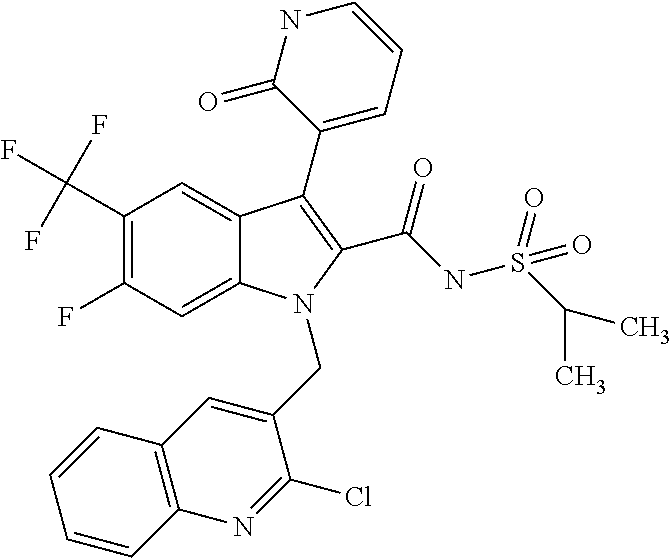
C12=CC(F)=C(C(F)(F)F)C=C1C(C1=CC=CNC1=O)=C(C(=O)NS(C(C)C)(=O)=O)N2CC1=CC2=C(N=C1Cl)C=CC=C2
